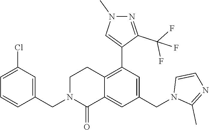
C1(CN2C(=O)C3=CC(CN4C(C)=NC=C4)=CC(C4=CN(C)N=C4C(F)(F)F)=C3CC2)=CC(Cl)=CC=C1
